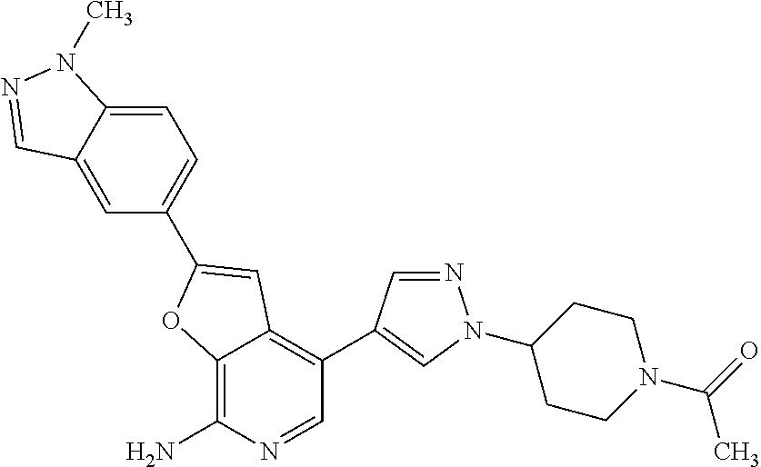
C12=C(N)N=CC(C3=CN(C4CCN(C(=O)C)CC4)N=C3)=C1C=C(C1=CC=C3C(=C1)C=NN3C)O2
